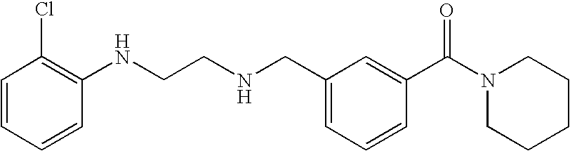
C1=CC=CC(NCCNCC2=CC=CC(C(N3CCCCC3)=O)=C2)=C1Cl
